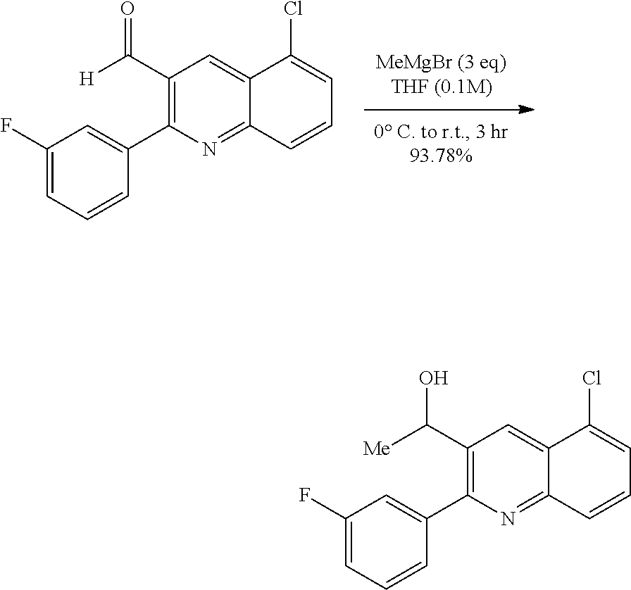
C1(C([H])=O)=C(C2=CC(F)=CC=C2)N=C2C(=C1)C(Cl)=CC=C2.C1(C([Me])O)=C(C2=CC(F)=CC=C2)N=C2C(=C1)C(Cl)=CC=C2
